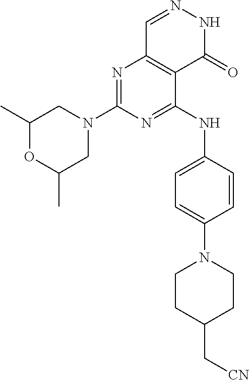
C1(C)OC(C)CN(C2=NC3=C(C(NC4=CC=C(N5CCC(C[CN])CC5)C=C4)=N2)C(=O)NN=C3)C1
